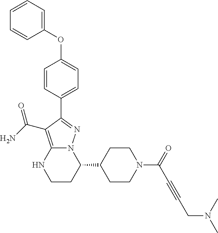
C1=CC(C2=NN3C(=C2C(=O)N)NCCC3C2CCN(C(=O)C#CCN(C)C)CC2)=CC=C1OC1=CC=CC=C1
